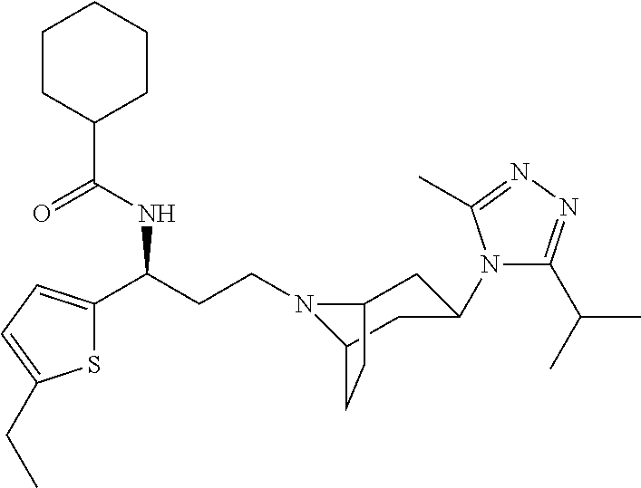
N1(CCC(C2=CC=C(CC)S2)NC(C2CCCCC2)=O)C2CC(N3C(C(C)C)=NN=C3C)CC1CC2
